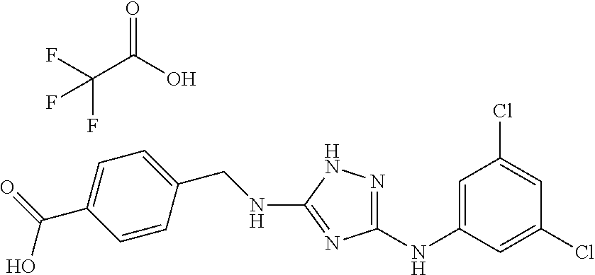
C(NC1=NC(NC2=CC(Cl)=CC(Cl)=C2)=NN1)C1=CC=C(C(=O)O)C=C1.C(F)(F)(C(O)=O)F
